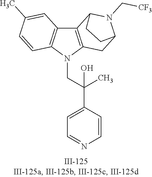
N1(CC(C2=CC=NC=C2)(C)O)C2=C(C3=C1C=CC(C)=C3)C1N(C[CF3])C(C2)CC1
